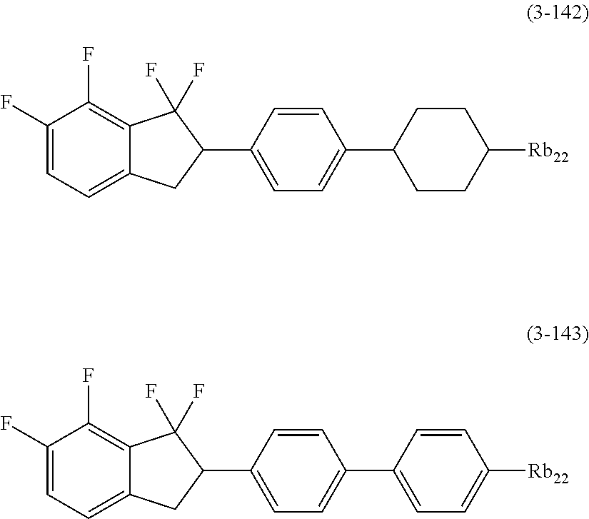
C1(F)=CC=C2C(=C1F)C(F)(F)C(C1=CC=C(C3=CC=C([Rb22])C=C3)C=C1)C2.C1(F)=CC=C2C(=C1F)C(F)(F)C(C1=CC=C(C3CCC([Rb22])CC3)C=C1)C2
